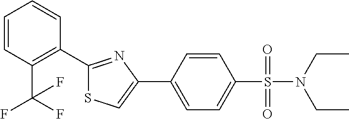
C1=CC(C2=CSC(C3=C(C(F)(F)F)C=CC=C3)=N2)=CC=C1S(=O)(N(CC)CC)=O
